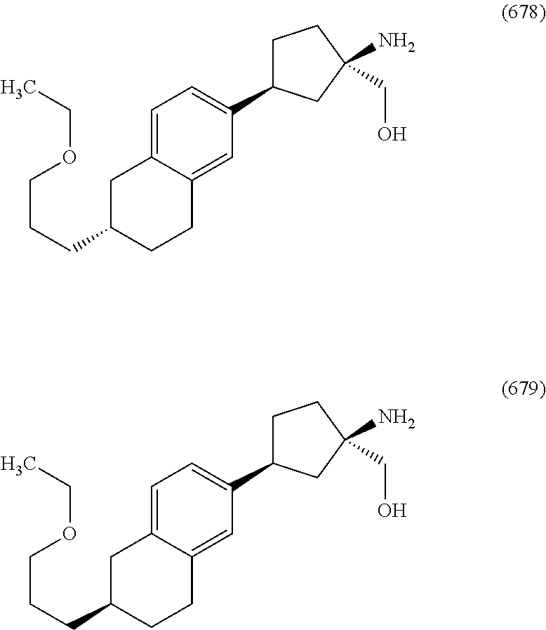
C1=C2C(=CC(C3CCC(CO)(N)C3)=C1)CCC(CCCOCC)C2.C1=C2C(=CC(C3CCC(CO)(N)C3)=C1)CCC(CCCOCC)C2
